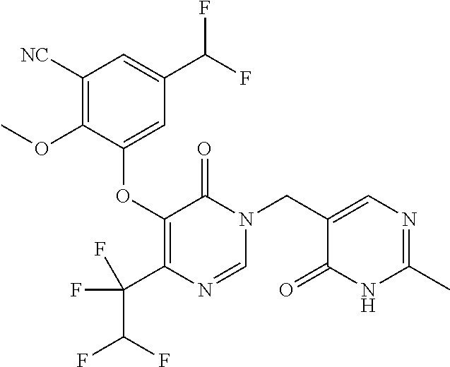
C1(OC2=CC(C(F)F)=CC([NC])=C2OC)=C(C(C(F)F)(F)F)N=CN(CC2=CN=C(C)NC2=O)C1=O
